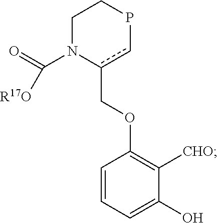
C1N(C(=O)[R17O])c(COC2=C([CHO])C(O)=CC=C2)cPC1
